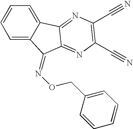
C1=C2C(=CC=C1)C1=NC(C#N)=C(C#N)N=C1C2=NOCC1=CC=CC=C1
